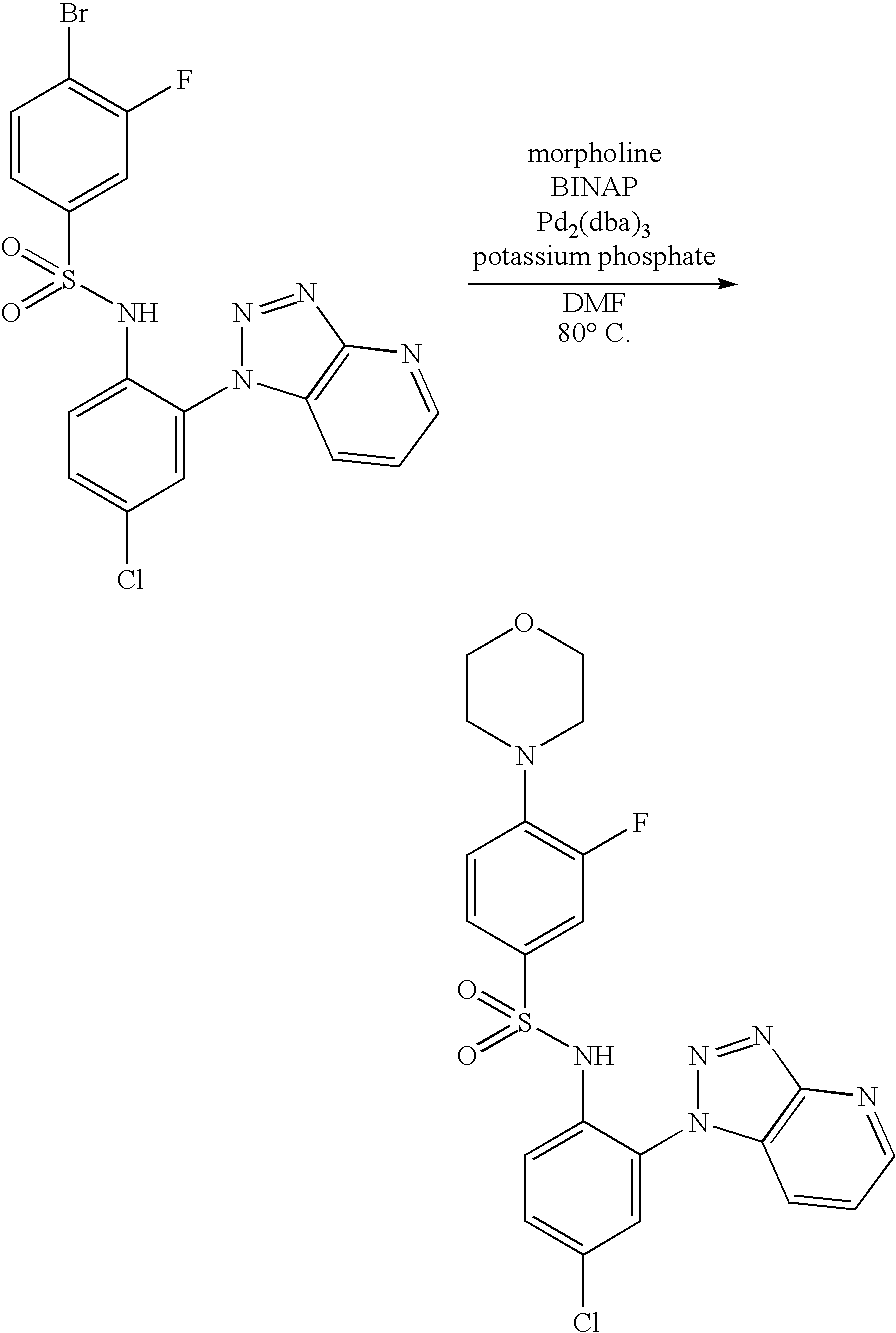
C1=CC(S(=O)(NC2=CC=C(Cl)C=C2N2N=NC3=C2C=CC=N3)=O)=CC(F)=C1N1CCOCC1.C1=CC(S(=O)(NC2=CC=C(Cl)C=C2N2N=NC3=C2C=CC=N3)=O)=CC(F)=C1Br
